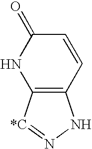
C12=C([*C]=NN1)NC(=O)C=C2
